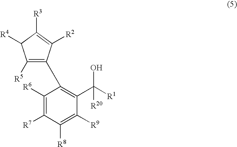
C1([R6])=C([R7])C([R8])=C([R9])C(C([R1])(O)[R20])=C1C1=C([R5])C([R4])C([R3])=C1[R2]
